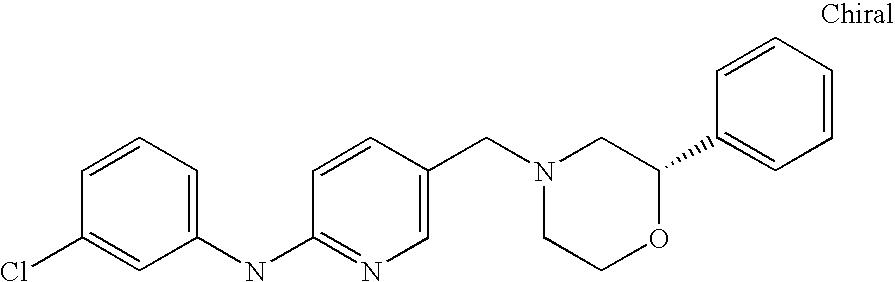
C1(NC2=NC=C(CN3CCOC(C4=CC=CC=C4)C3)C=C2)=CC=CC(Cl)=C1
